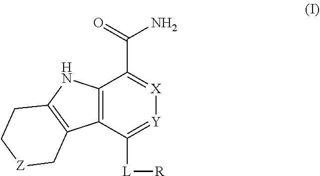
C12=C(C([L][R])=[Y][X]=C1C(=O)N)C1=C(N2)CC[Z]C1
